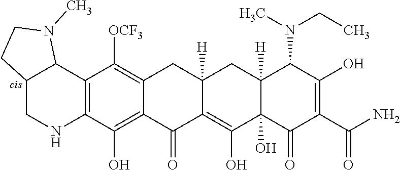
C12=C(C(O)=C3C(=C1[OCF3])CC1([H])CC4([H])C(N(CC)C)C(O)=C(C(=O)N)C(=O)C4(O)C(O)=C1C3=O)NCC1C2N(C)CC1
